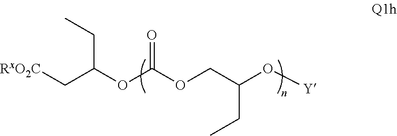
[RxO2C]CC(OC(OCC(O[Y])CC)=O)CC
